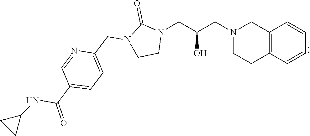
C12=C(C=CC=C1)CCN(CC(CN1C(=O)N(CC3=CC=C(C(NC4CC4)=O)C=N3)CC1)O)C2
